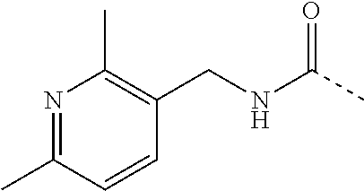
N1=C(C)C=CC(CNC(C)=O)=C1C
